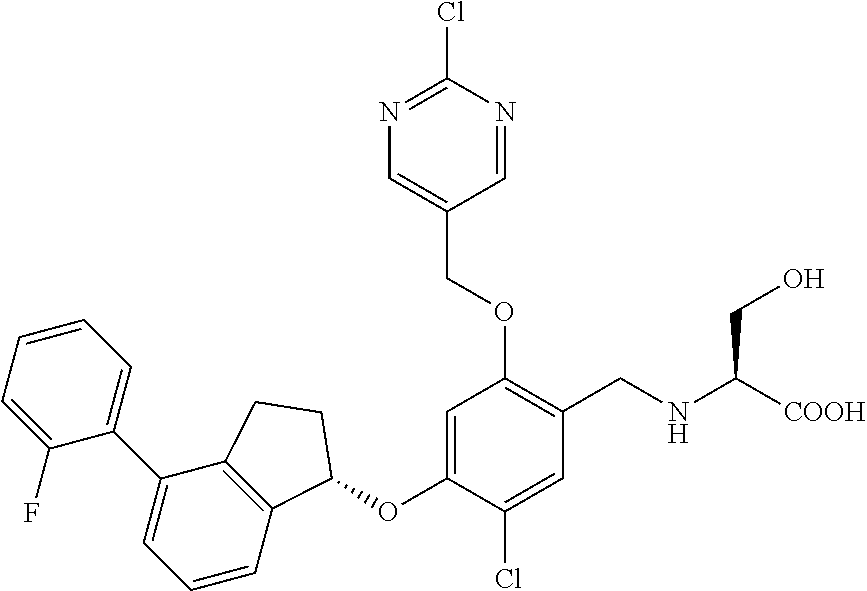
C1(F)=CC=CC=C1C1=CC=CC2=C1CCC2OC1=CC(OCC2=CN=C(Cl)N=C2)=C(CNC([COOH])CO)C=C1Cl
